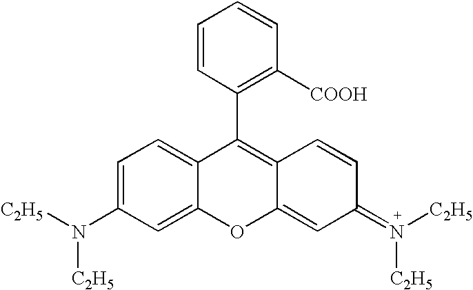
C1=C(N([C2H5])[C2H5])C=C2C(=C1)C(C1=C([COOH])C=CC=C1)=C1C(=CC(=N([C2H5])[C2H5])C=C1)O2
